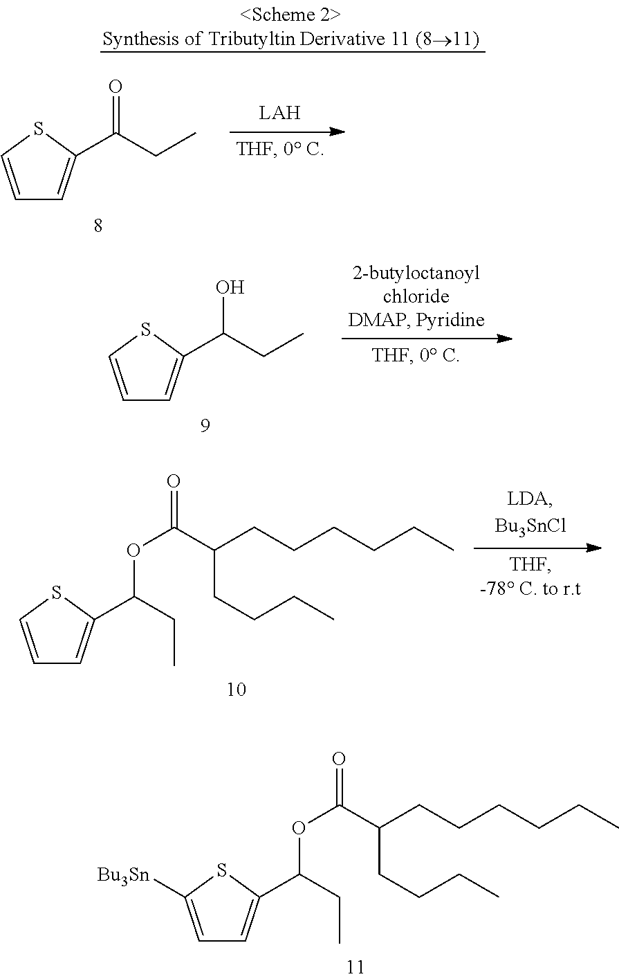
C1=C([Bu3Sn])SC(C(CC)OC(C(CCCC)CCCCCC)=O)=C1.C1=CSC(C(CC)O)=C1.C1=CSC(C(CC)OC(C(CCCC)CCCCCC)=O)=C1.C1=CSC(C(CC)=O)=C1
